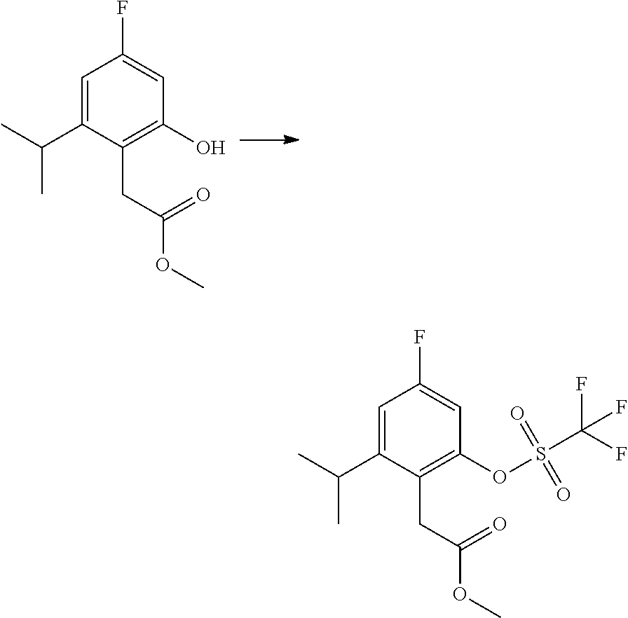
O(C(CC1=C(O)C=C(F)C=C1C(C)C)=O)C.O(C(CC1=C(OS(C(F)(F)F)(=O)=O)C=C(F)C=C1C(C)C)=O)C
